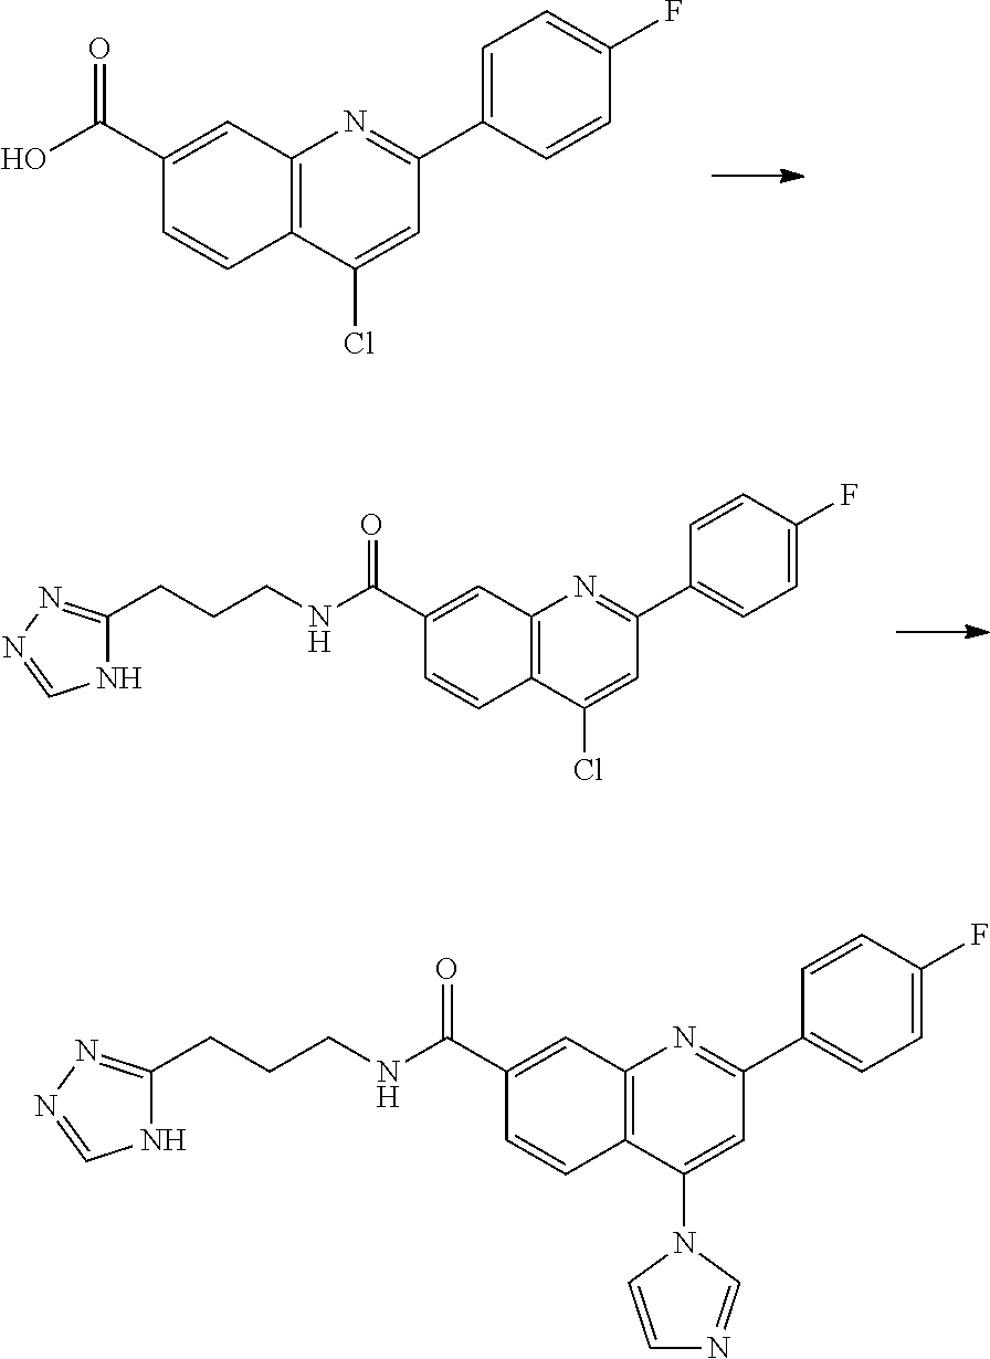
C1=C(C2=NC3=C(C(Cl)=C2)C=CC(C(O)=O)=C3)C=CC(F)=C1.C1=CC(F)=CC=C1C1=NC2=C(C(Cl)=C1)C=CC(C(NCCCC1=NN=CN1)=O)=C2.C1=CC(F)=CC=C1C1=NC2=C(C(N3C=NC=C3)=C1)C=CC(C(NCCCC1=NN=CN1)=O)=C2
